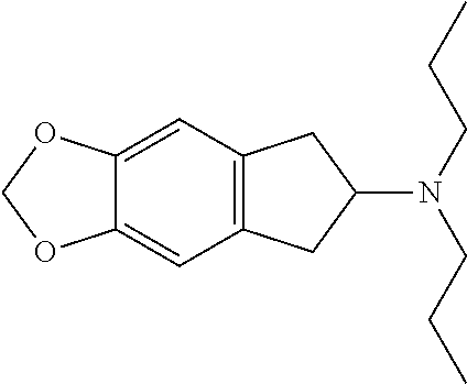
C12=C(C=C3C(=C1)OCO3)CC(N(CCC)CCC)C2
